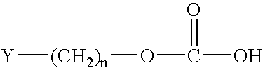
[Y][(CH2)n]OC(O)=O
